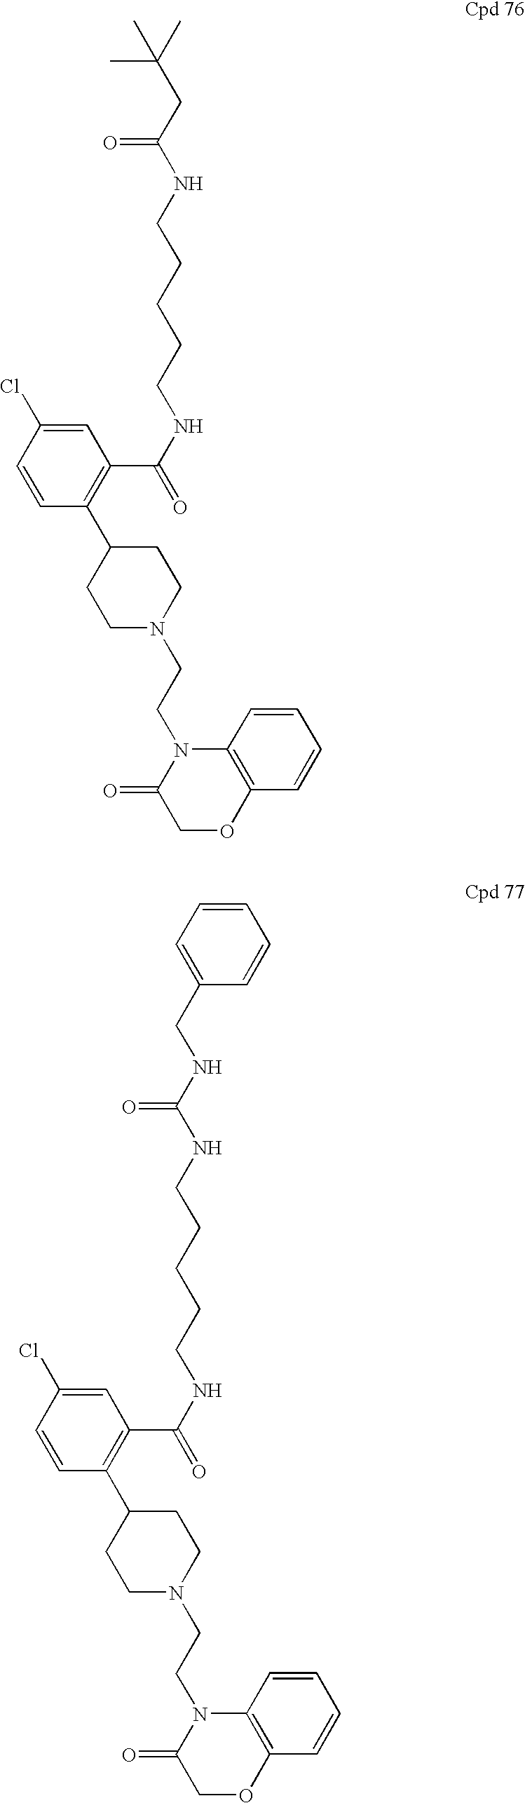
C(CCNC(C1=C(C2CCN(CCN3C(=O)COC4=C3C=CC=C4)CC2)C=CC(Cl)=C1)=O)CCNC(CC(C)(C)C)=O.C(CCNC(C1=C(C2CCN(CCN3C(=O)COC4=C3C=CC=C4)CC2)C=CC(Cl)=C1)=O)CCNC(NCC1=CC=CC=C1)=O
